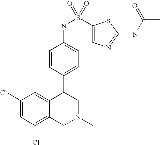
C1(Cl)=CC(Cl)=C2C(=C1)C(C1=CC=C(NS(C3=CN=C(NC(C)=O)S3)(=O)=O)C=C1)CN(C)C2
